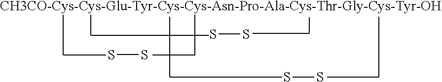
SS.SS.SS.[CH3CO-Cys-Cys-Glu-Tyr-Cys-Cys-Asn-Pro-Ala-Cys-Thr-Gly-Cys-Tyr-OH]
